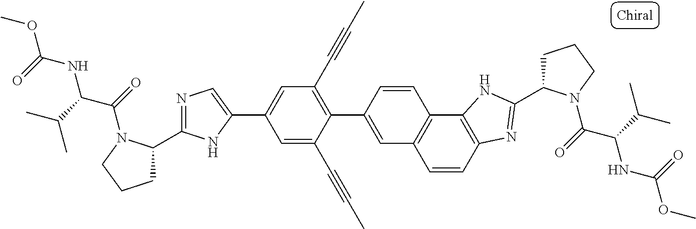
C1=CC2=C(C3=C1C=C(C1=C(C#CC)C=C(C4=CN=C(C5CCCN5C(=O)C(C(C)C)NC(OC)=O)N4)C=C1C#CC)C=C3)NC(C1CCCN1C(=O)C(C(C)C)NC(OC)=O)=N2
